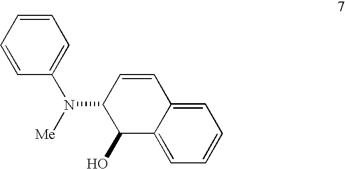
C1=C2C(=CC=C1)C(O)C(N(C1=CC=CC=C1)[Me])C=C2
